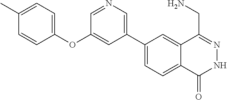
C1(C2=CN=CC(OC3=CC=C(C)C=C3)=C2)=CC=C2C(=C1)C(CN)=NNC2=O
